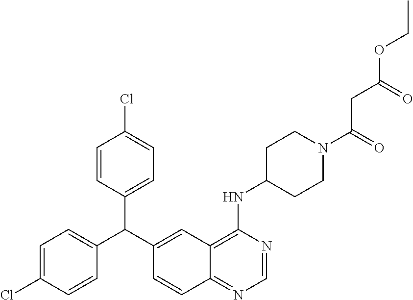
C1=C(Cl)C=CC(C(C2=CC3=C(NC4CCN(C(CC(=O)OCC)=O)CC4)N=CN=C3C=C2)C2=CC=C(Cl)C=C2)=C1
